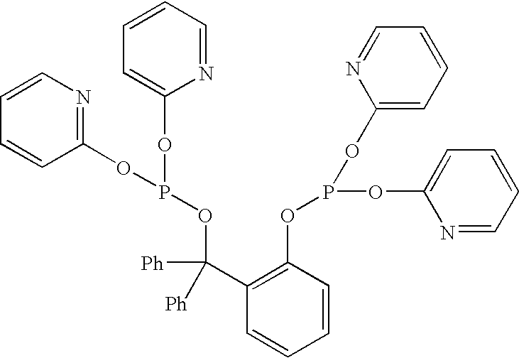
C1=CN=C(OP(OC2=CC=CC=N2)OC(C2=C(OP(OC3=CC=CC=N3)OC3=CC=CC=N3)C=CC=C2)([Ph])[Ph])C=C1
